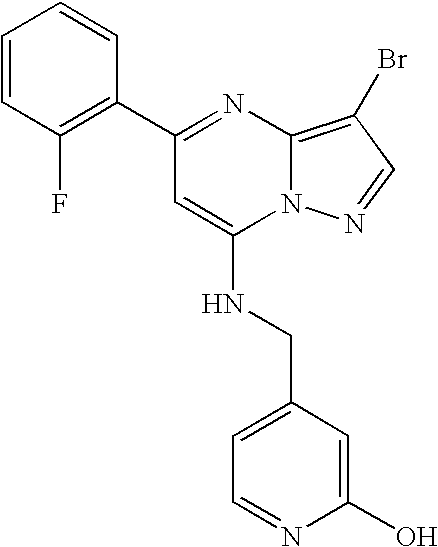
C1(C2=C(F)C=CC=C2)=NC2=C(Br)C=NN2C(NCC2=CC=NC(O)=C2)=C1
